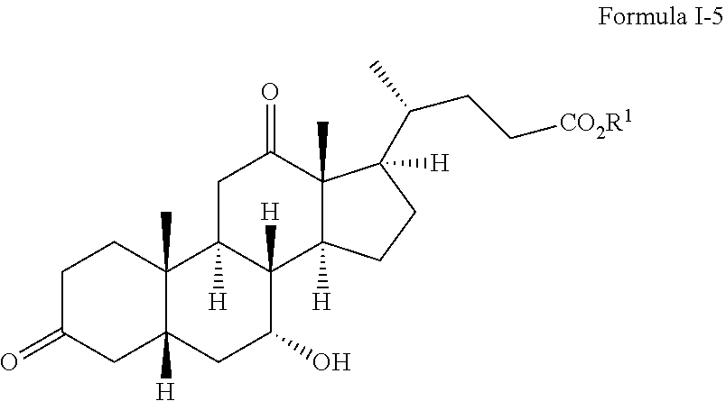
C1C(=O)CC2([H])C(C)(C1)C1([H])C([H])(C(O)C2)C2([H])C(C)(C(=O)C1)C([H])(C(CC[CO2R1])C)CC2
